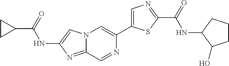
N12C(=NC(NC(C3CC3)=O)=C1)C=NC(C1=CN=C(C(=O)NC3C(O)CCC3)S1)=C2
